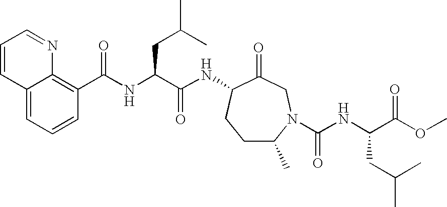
C(NC(C(NC1CCC(C)N(C(NC(C(OC)=O)CC(C)C)=O)CC1=O)=O)CC(C)C)(=O)C1=C2C(=CC=C1)C=CC=N2
